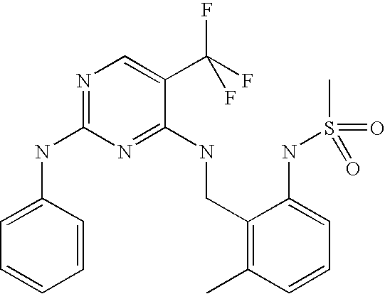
C1(CNC2=NC(NC3=CC=CC=C3)=NC=C2C(F)(F)F)=C(C)C=CC=C1NS(C)(=O)=O
